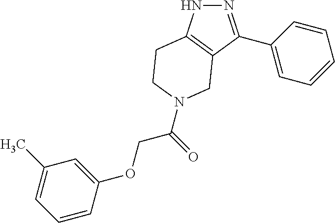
N1N=C(C2=CC=CC=C2)C2=C1CCN(C(COC1=CC(C)=CC=C1)=O)C2
